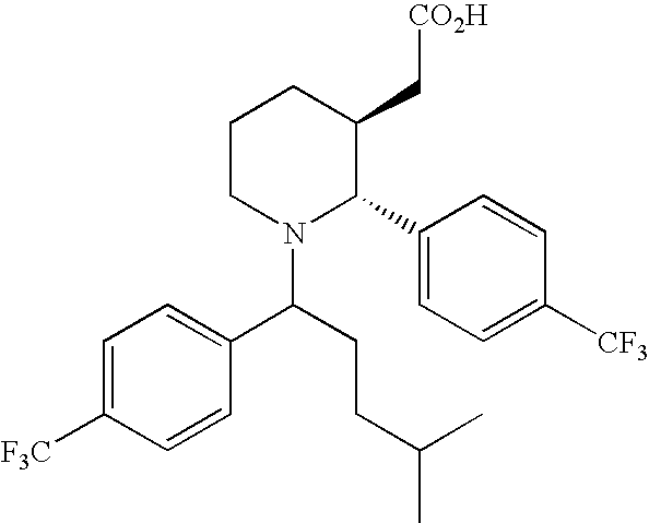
C1=C([F3C])C=CC(C(N2C(C3=CC=C([CF3])C=C3)C(C[CO2H])CCC2)CCC(C)C)=C1
